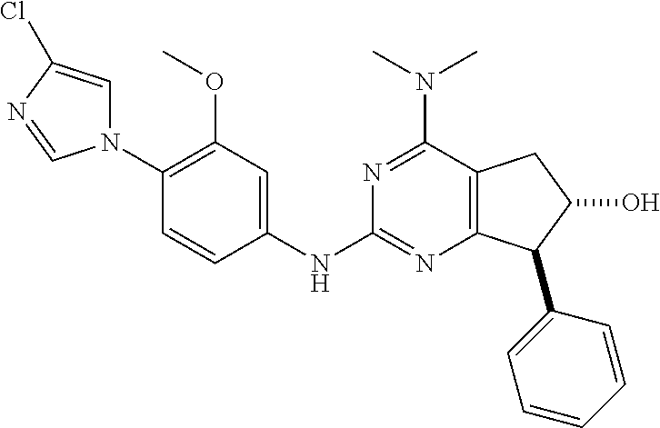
C1(OC)=C(N2C=C(Cl)N=C2)C=CC(NC2=NC3=C(C(N(C)C)=N2)CC(O)C3C2=CC=CC=C2)=C1
